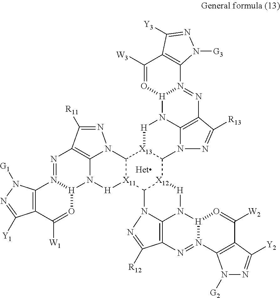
[Het].[X12]12C3[X13](C4[X11](C1N1N=C([R12])C5=C1N([H]2)[H]1N(=N5)C2=C(C([Y2])=NN2[G2])C([W2])=O1)[H]N1C2=C(C([R11])=NN42)N=N2C4=C(C([Y1])=NN4[G1])C([W1])=O[H]12)[H]N1C2=C(N=N4[H]1O=C([W3])C1=C4N([G3])N=C1[Y3])C([R13])=NN32
